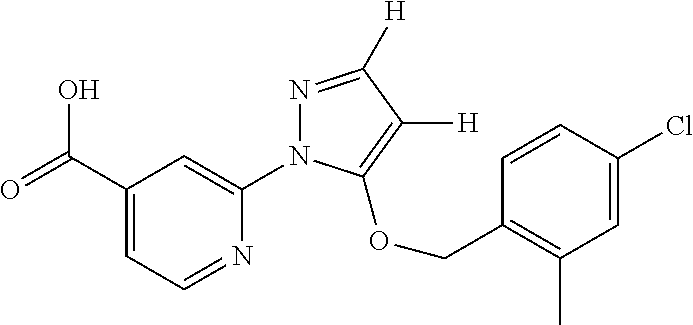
OC(C1=CC=NC(N2N=C([H])C([H])=C2OCC2=C(C)C=C(Cl)C=C2)=C1)=O
